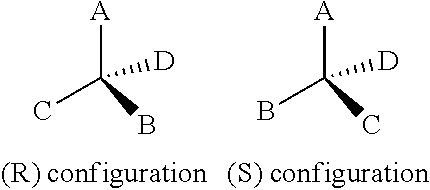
CC([A])([D])B.BC([A])([D])C
